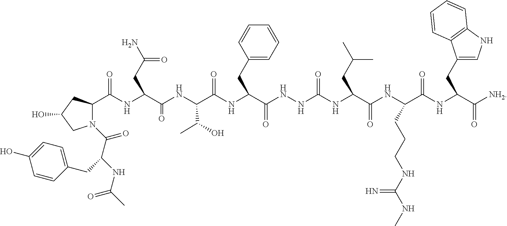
C1=CC(CC(C(=O)N2C(C(NC(C(NC(C(NC(C(NNC(NC(C(NC(C(NC(C([NH2])=O)CC3=CNC4=C3C=CC=C4)=O)CCCNC(NC)=N)=O)CC(C)C)=O)=O)CC3=CC=CC=C3)=O)C(O)C)=O)CC(N)=O)=O)CC(O)C2)NC(C)=O)=CC=C1O
